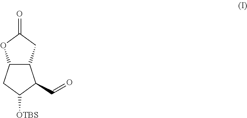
C12C(CC(=O)O1)C(C=O)C([OTBS])C2
